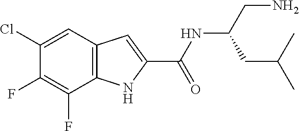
C1(Cl)=CC2=C(C(F)=C1F)NC(C(NC(CN)CC(C)C)=O)=C2
